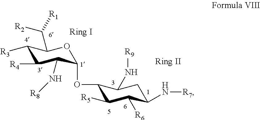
C1(OC2C([R5])C([R6])C(N[R7])CC2N[R9])C(N[R8])C([R4])C([R3])C(C([R1])[R2])O1
